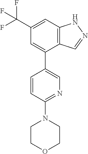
C12=C(C=C(C(F)(F)F)C=C1C1=CN=C(N3CCOCC3)C=C1)NN=C2
